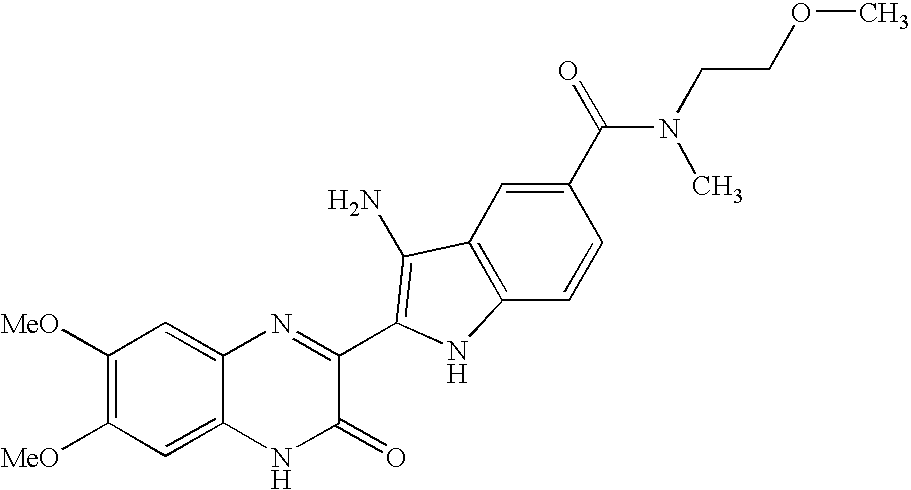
C1=C2C(=CC([MeO])=C1[MeO])N=C(C1=C(N)C3=C(C=CC(C(=O)N(C)CCOC)=C3)N1)C(=O)N2
